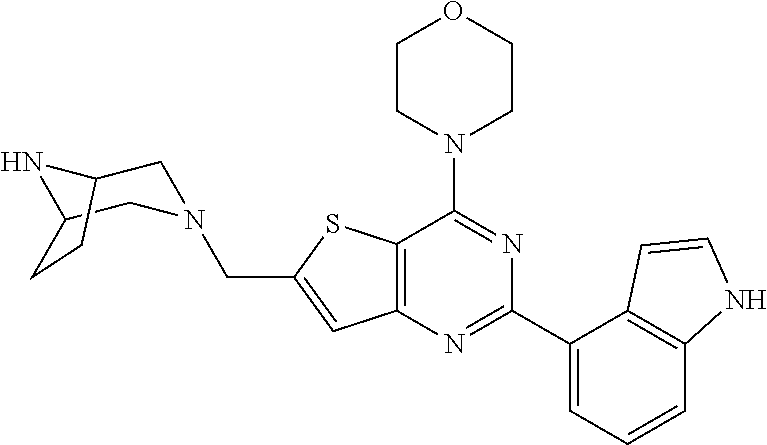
C12=C(N=C(C3=CC=CC4=C3C=CN4)N=C1N1CCOCC1)C=C(CN1CC3NC(C1)CC3)S2
